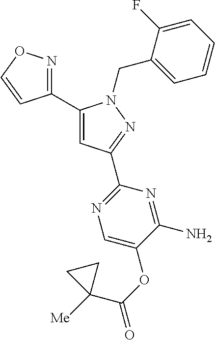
C1(C2=CC(C3=NC=C(OC(C4([Me])CC4)=O)C(N)=N3)=NN2CC2=CC=CC=C2F)=NOC=C1
